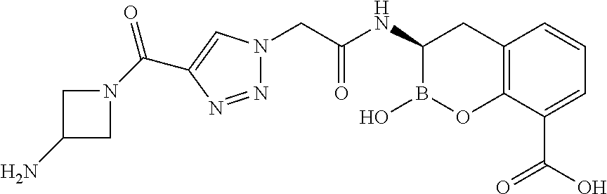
C12=C(C(C(O)=O)=CC=C1)OB(O)C(NC(CN1N=NC(C(N3CC(N)C3)=O)=C1)=O)C2
